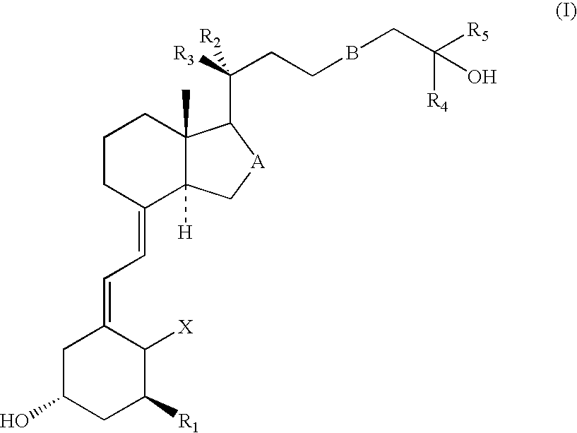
C1CC(=CC=C2CC(O)CC([R1])C2[X])C2([H])C(C)(C1)C(C([R3])(CCBCC([R5])([R4])O)[R2])[A]C2
